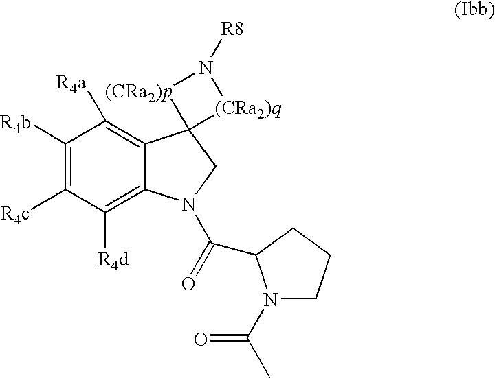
C1([R4b])=C([R4c])C([R4d])=C2C(=C1[R4a])C1(CN2C(=O)C2N(C(C)=O)CCC2)[(CRa2)q]N([R8])[(CRa2)p]1
